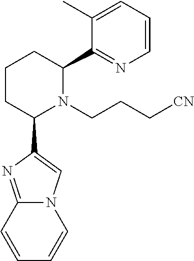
C1CC(C2=CN3C(=N2)C=CC=C3)N(CCC[CN])C(C2=NC=CC=C2C)C1
